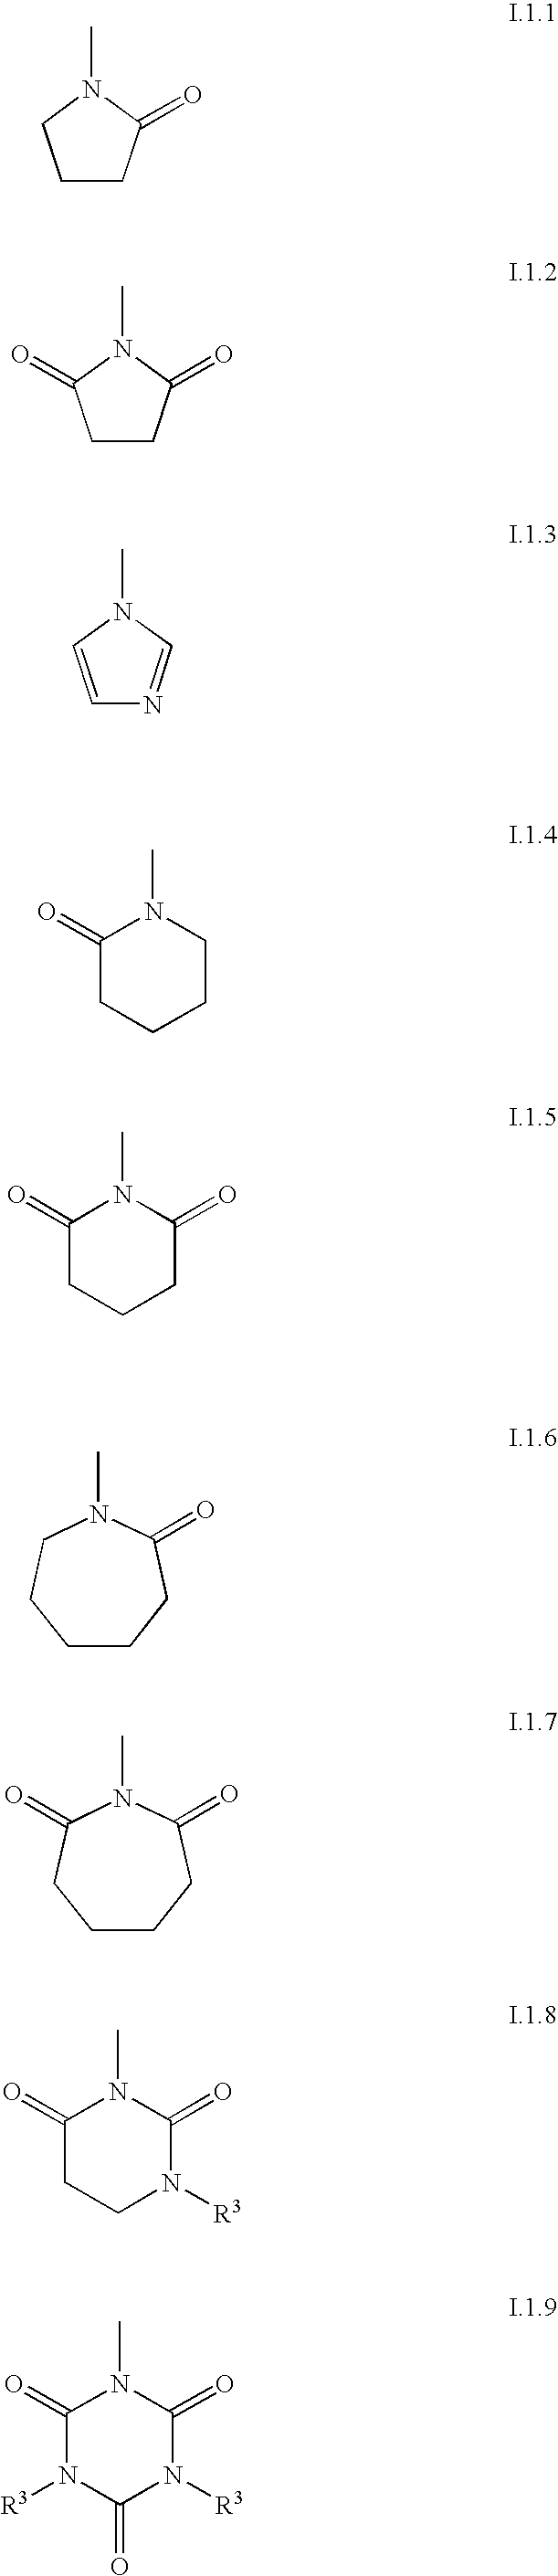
C1CC(=O)N(C)C1.C1CC(=O)N(C)C1=O.C1=CN(C)C=N1.C1(=O)CCCCN1C.C1(=O)CCCC(=O)N1C.N1(C)CCCCCC1=O.N1(C)C(=O)CCCCC1=O.C1(=O)CCN([R3])C(=O)N1C.C1(=O)N([R3])C(=O)N([R3])C(=O)N1C
